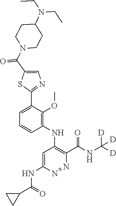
C1=C(C2=NC=C(C(N3CCC(N(CC)CC)CC3)=O)S2)C(OC)=C(NC2=C(C(NC([D])([D])[D])=O)N=NC(NC(C3CC3)=O)=C2)C=C1
